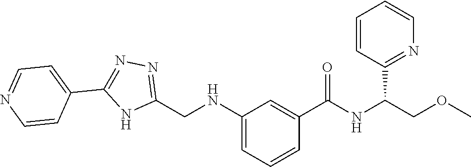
C1(CNC2=CC=CC(C(=O)NC(COC)C3=NC=CC=C3)=C2)=NN=C(C2=CC=NC=C2)N1
